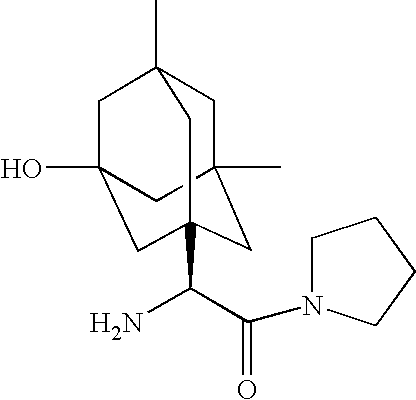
C(N)(C(=O)N1CCCC1)C12CC3(C)CC(C)(CC(O)(C1)C3)C2
